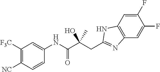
C1([F3C])=C([NC])C=CC(NC(C(CC2=NC3=C(C=C(F)C(F)=C3)N2)(C)O)=O)=C1
